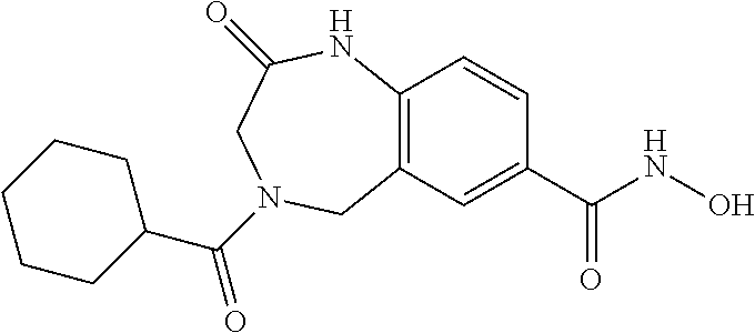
C12=C(C=C(C(NO)=O)C=C1)CN(C(C1CCCCC1)=O)CC(=O)N2
